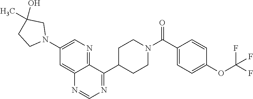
C1(C(=O)N2CCC(C3=NC=NC4=CC(N5CC(C)(O)CC5)=CN=C34)CC2)=CC=C(OC(F)(F)F)C=C1
